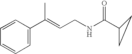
C1=CC(C(=CCNC(C2CC2)=O)C)=CC=C1
